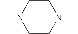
C1CN(C)CCN1C
